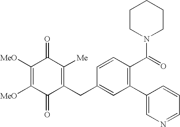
C1([MeO])=C([MeO])C(=O)C(CC2=CC(C3=CN=CC=C3)=C(C(=O)N3CCCCC3)C=C2)=C([Me])C1=O
